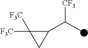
C1(C(C)[CF3])C([F3C])([F3C])C1
